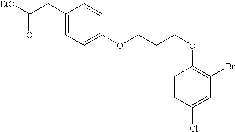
C1(CC([EtO])=O)=CC=C(OCCCOC2=C(Br)C=C(Cl)C=C2)C=C1
